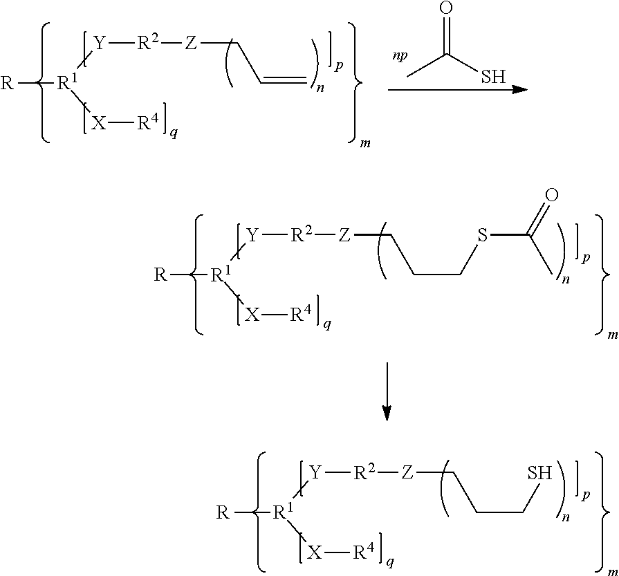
[R][R1]([Y][R2][Z]CCCSC(=O)C)[X][R4].[R][R1]([Y][R2][Z]CCCS)[X][R4].[R][R1]([Y][R2][Z]CC=C)[X][R4].CC(S)=O
